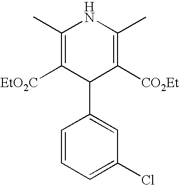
C1(C)=C([EtO2C])C(C2=CC(Cl)=CC=C2)C([CO2Et])=C(C)N1
